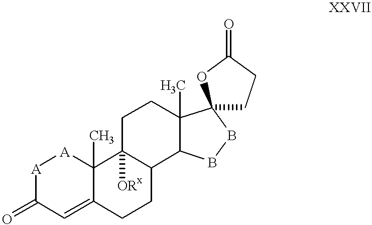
[A]1[A]C2(C)C3([ORx])C(C4C(C)(CC3)C3(BB4)CCC(=O)O3)CCC2=CC1=O
